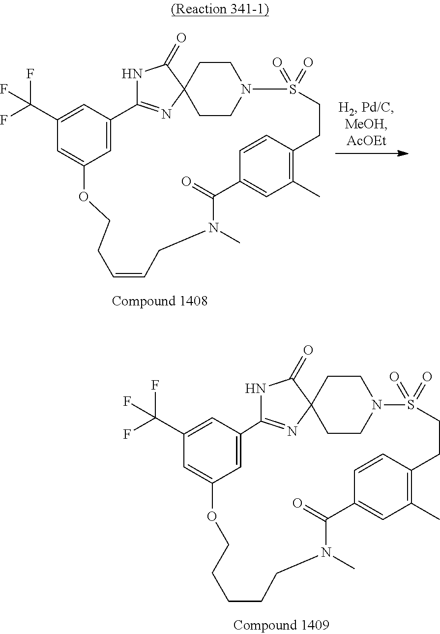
C1(C(F)(F)F)=CC2=CC(=C1)OCCCCCN(C)C(=O)C1=CC(C)=C(CCS(=O)(=O)N3CCC4(CC3)C(=O)NC2=N4)C=C1.C1(C(F)(F)F)=CC2=CC(=C1)OCCC=CCN(C)C(=O)C1=CC(C)=C(CCS(=O)(=O)N3CCC4(CC3)C(=O)NC2=N4)C=C1
